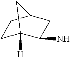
C1C2([H])C(N)CC(C1)C2
